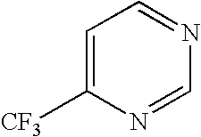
[CF3]C1=CC=NC=N1
